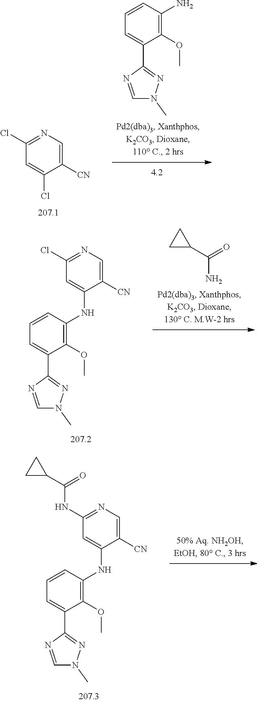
C1([CN])=CN=C(Cl)C=C1NC1=C(OC)C(C2=NN(C)C=N2)=CC=C1.C1C(C(=O)N)C1.C1([CN])=CN=C(NC(C2CC2)=O)C=C1NC1=C(OC)C(C2=NN(C)C=N2)=CC=C1.C1=CC=C(C2=NN(C)C=N2)C(OC)=C1N.C1([CN])=CN=C(Cl)C=C1Cl
